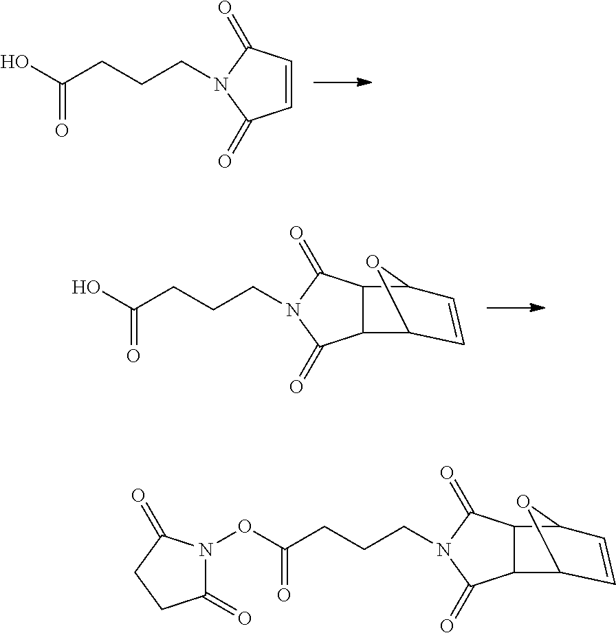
OC(CCCN1C(=O)C=CC1=O)=O.OC(CCCN1C(=O)C2C(C1=O)C1C=CC2O1)=O.O(C(CCCN1C(=O)C2C(C1=O)C1C=CC2O1)=O)N1C(=O)CCC1=O
